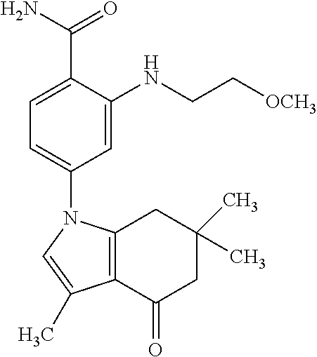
C12=C(C(=O)CC(C)(C)C1)C(C)=CN2C1=CC=C(C(N)=O)C(NCC[OCH3])=C1
